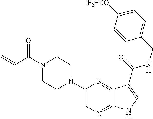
C1(N2CCN(C(C=C)=O)CC2)=CN=C2C(=N1)C(C(=O)NCC1=CC=C([F2HCO])C=C1)=CN2
